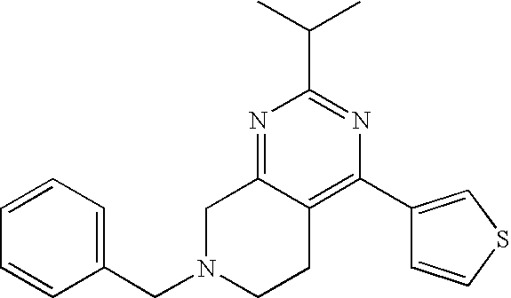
C1N(CC2=CC=CC=C2)CCC2=C(C3=CSC=C3)N=C(C(C)C)N=C12
